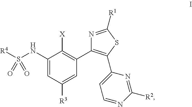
[R4]S(NC1=CC([R3])=CC(C2=C(C3=CC=NC([R2])=N3)SC([R1])=N2)=C1[X])(=O)=O
